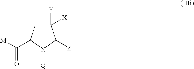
C1([X])([Y])CC(C([M])=O)N([Q])C1[Z]
